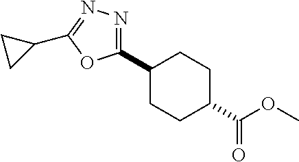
C1(C2CCC(C(OC)=O)CC2)=NN=C(C2CC2)O1
